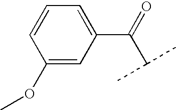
C1(OC)=CC(C(=O)C(C)C)=CC=C1
